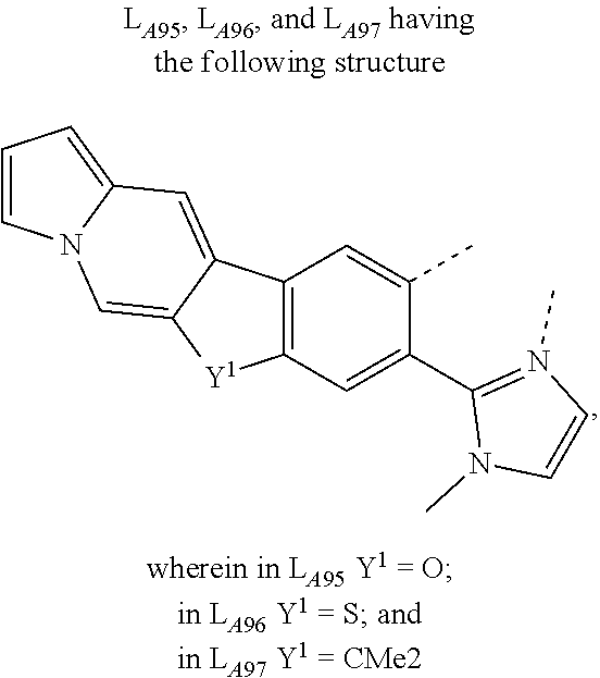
C12=C(C3=CC4=CC=CN4C=C3[Y1]1)C=C(C)C(C1=N(C)C=CN1C)=C2
